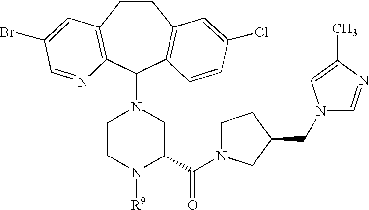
C1CC2=C(C(N3CCN([R9])C(C(=O)N4CCC(CN5C=NC(C)=C5)C4)C3)C3=C1C=C(Cl)C=C3)N=CC(Br)=C2
